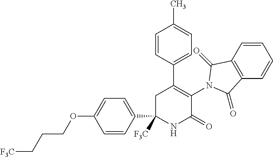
C1([F3C])(C2=CC=C(OCCC[F3C])C=C2)NC(=O)C(N2C(=O)C3=C(C=CC=C3)C2=O)=C(C2=CC=C(C)C=C2)C1
